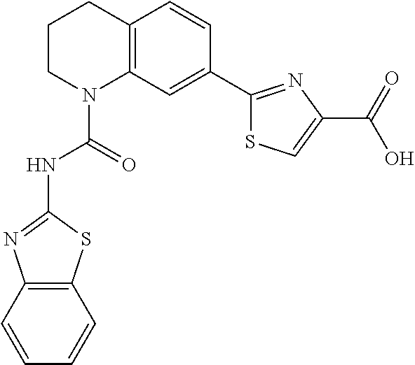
C1CN(C(=O)NC2=NC3=C(S2)C=CC=C3)C2=C(C1)C=CC(C1=NC(C(=O)O)=CS1)=C2
